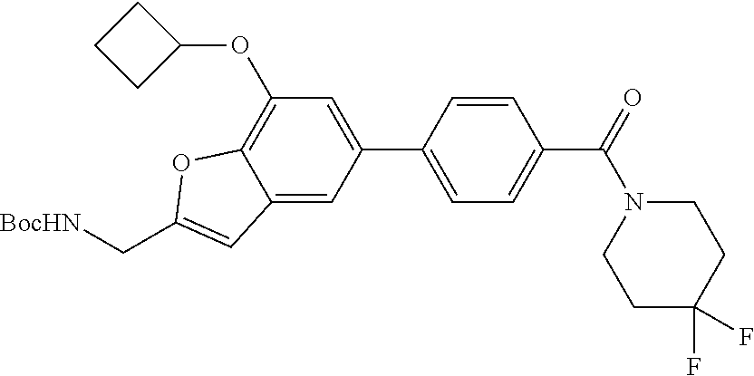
C(C1=CC2=CC(C3=CC=C(C(N4CCC(F)(F)CC4)=O)C=C3)=CC(OC3CCC3)=C2O1)[BocHN]
